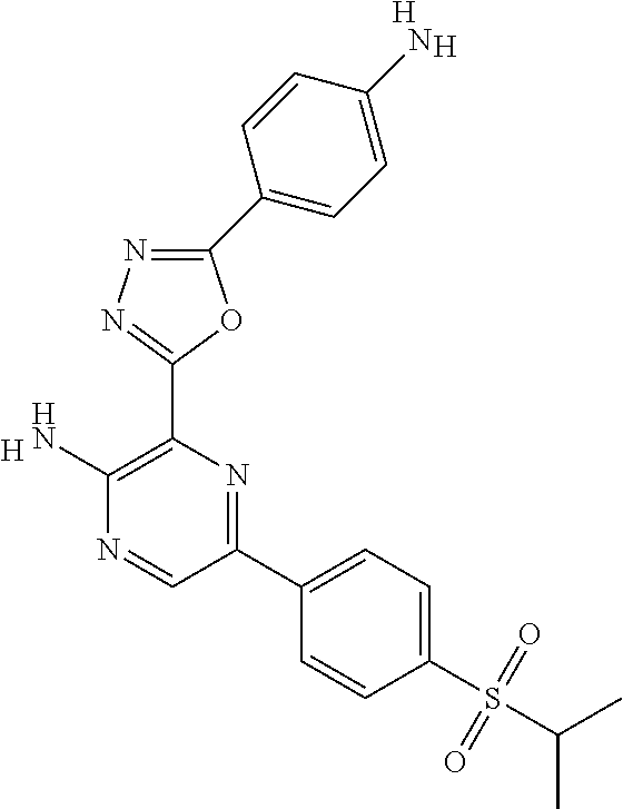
[H].C1(N)=C(C2=NN=C(C3=CC=C(N)C=C3)O2)N=C(C2=CC=C(S(C(C)C)(=O)=O)C=C2)C=N1.[H].[H]
